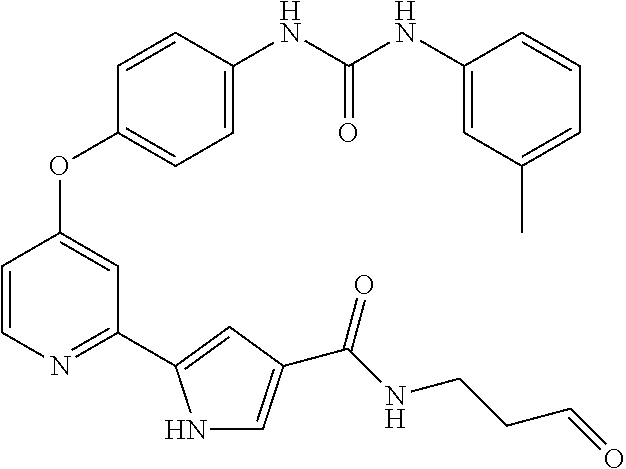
C1=C(NC(NC2=CC(C)=CC=C2)=O)C=CC(OC2=CC(C3=CC(C(NCCC=O)=O)=CN3)=NC=C2)=C1
